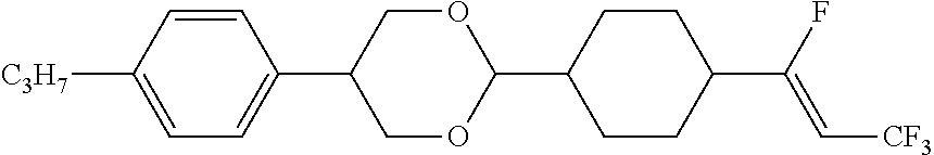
C1=C([C3H7])C=CC(C2COC(C3CCC(C(F)=C[CF3])CC3)OC2)=C1
